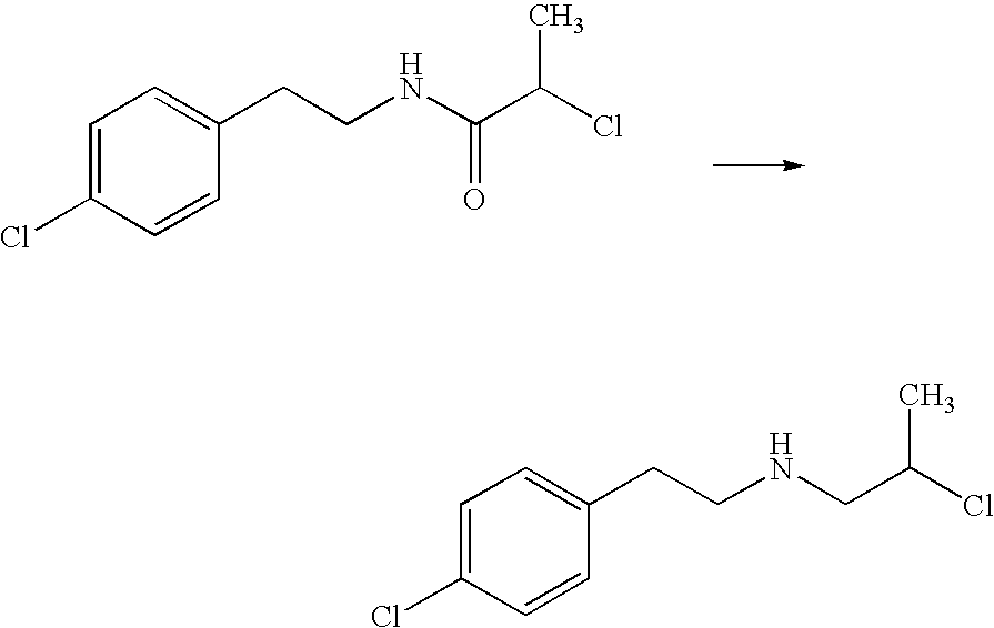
C1=C(Cl)C=CC(CCNC(C(Cl)C)=O)=C1.C1=C(Cl)C=CC(CCNCC(Cl)C)=C1
